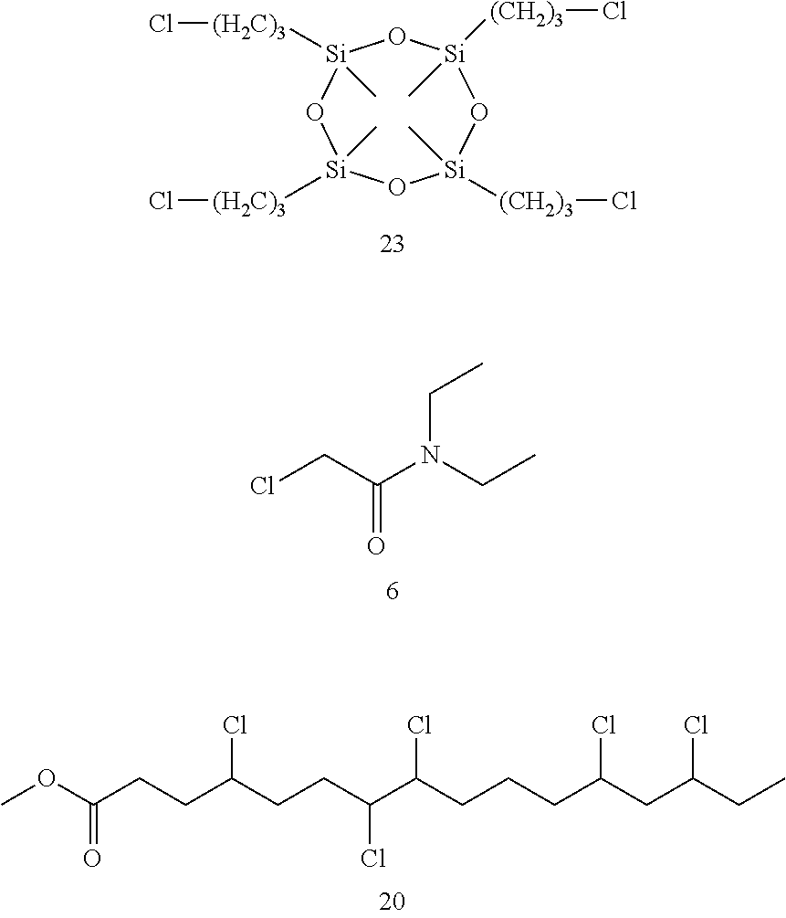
[Si]1(C)([(H2C)3]Cl)O[Si](C)([(CH2)3]Cl)O[Si](C)([(CH2)3]Cl)O[Si](C)([(H2C)3]Cl)O1.ClCC(N(CC)CC)=O.COC(CCC(CCC(C(CCCC(CC(CC)Cl)Cl)Cl)Cl)Cl)=O
